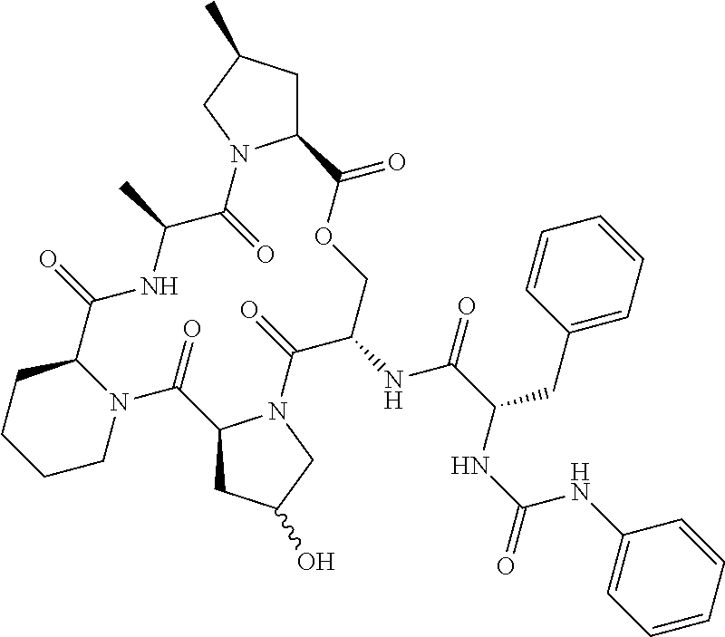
N12C(CCCC1)C(=O)NC(C)C(=O)N1C(CC(C)C1)C(=O)OCC(NC(C(NC(NC1=CC=CC=C1)=O)CC1=CC=CC=C1)=O)C(=O)N1C(C2=O)CC(O)C1
